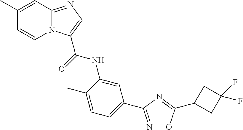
C1(C)=CC2=NC=C(C(=O)NC3=CC(C4=NOC(C5CC(F)(F)C5)=N4)=CC=C3C)N2C=C1
